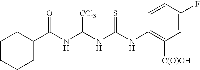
C(NC(NC(NC1=C([C(O)OH])C=C(F)C=C1)=S)[CCl3])(=O)C1CCCCC1
